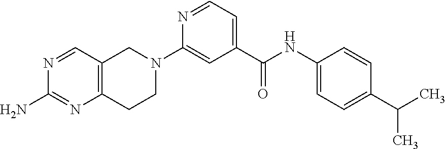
C1C2=C(CN(C3=CC(C(NC4=CC=C(C(C)C)C=C4)=O)=CC=N3)C1)C=NC(N)=N2
